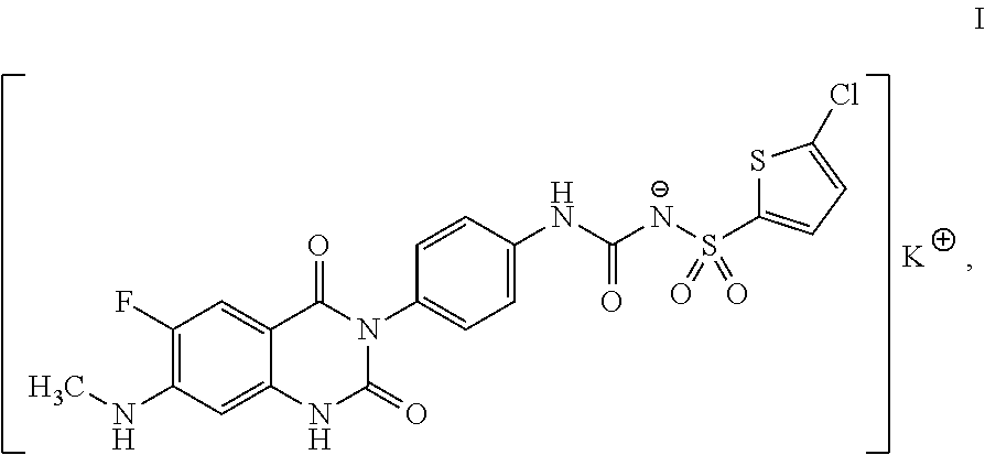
C1(F)=C(NC)C=C2C(=C1)C(=O)N(C1=CC=C(NC([N-]S(C3=CC=C(Cl)S3)(=O)=O)=O)C=C1)C(=O)N2.[K     ]
